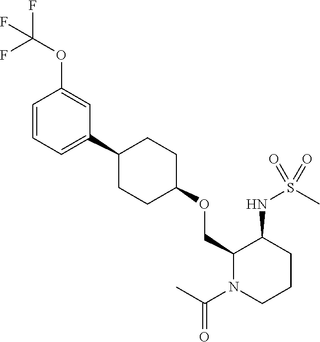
C1(C2CCC(OCC3N(C(C)=O)CCCC3NS(C)(=O)=O)CC2)=CC=CC(OC(F)(F)F)=C1
